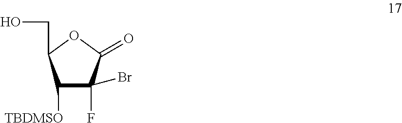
C1([TBDMSO])C(Br)(F)C(=O)OC1CO
